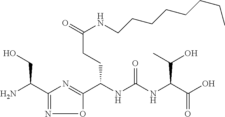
C1(C(N)CO)=NOC(C(NC(=O)NC(C(O)=O)C(O)C)CCC(NCCCCCCCC)=O)=N1
